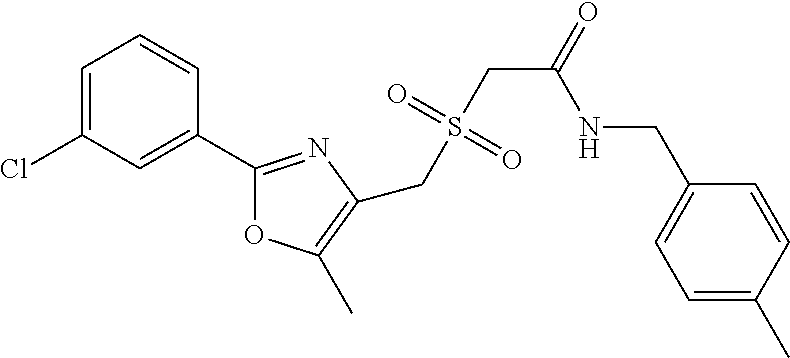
C1=C(Cl)C=C(C2=NC(CS(CC(=O)NCC3=CC=C(C)C=C3)(=O)=O)=C(C)O2)C=C1
